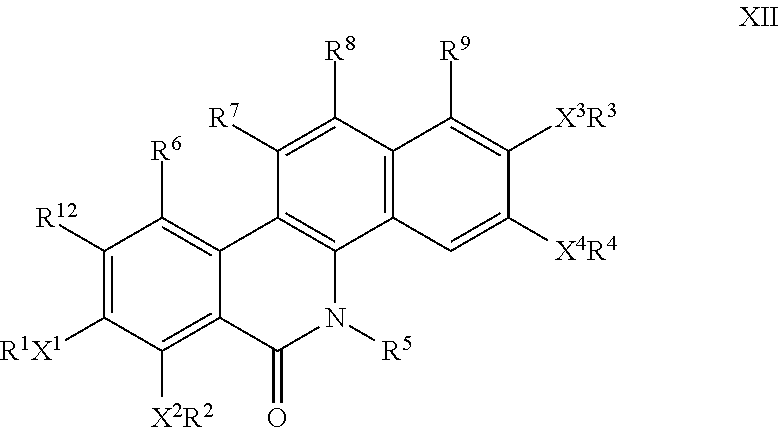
C1([R12])=C([R1X1])C([X2R2])=C2C(=C1[R6])C1=C(N([R5])C2=O)C2=C(C([R8])=C1[R7])C([R9])=C([X3R3])C([X4R4])=C2
